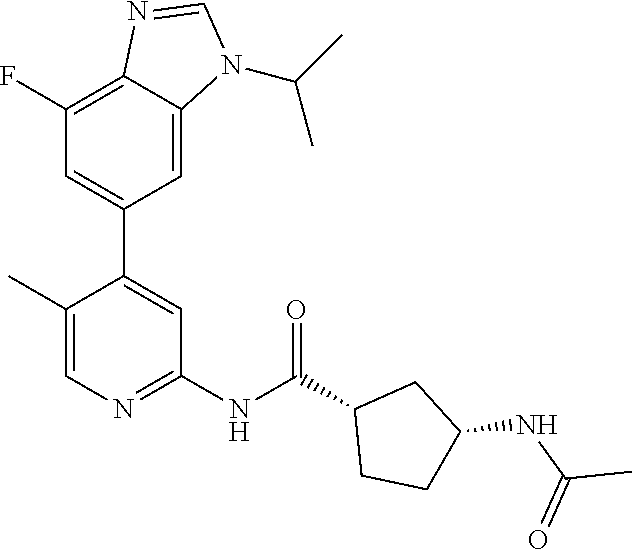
C1(C)=CN=C(NC(C2CCC(NC(C)=O)C2)=O)C=C1C1=CC(F)=C2C(=C1)N(C(C)C)C=N2
